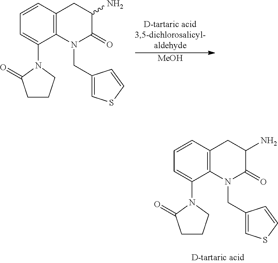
C1=CC2=C(C(N3C(=O)CCC3)=C1)N(CC1=CSC=C1)C(=O)C(N)C2.C1=CC2=C(C(N3C(=O)CCC3)=C1)N(CC1=CSC=C1)C(=O)C(N)C2.[MeOH]
